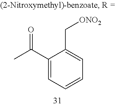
C1(C(C)=O)=CC=CC=C1C[ONO2]
